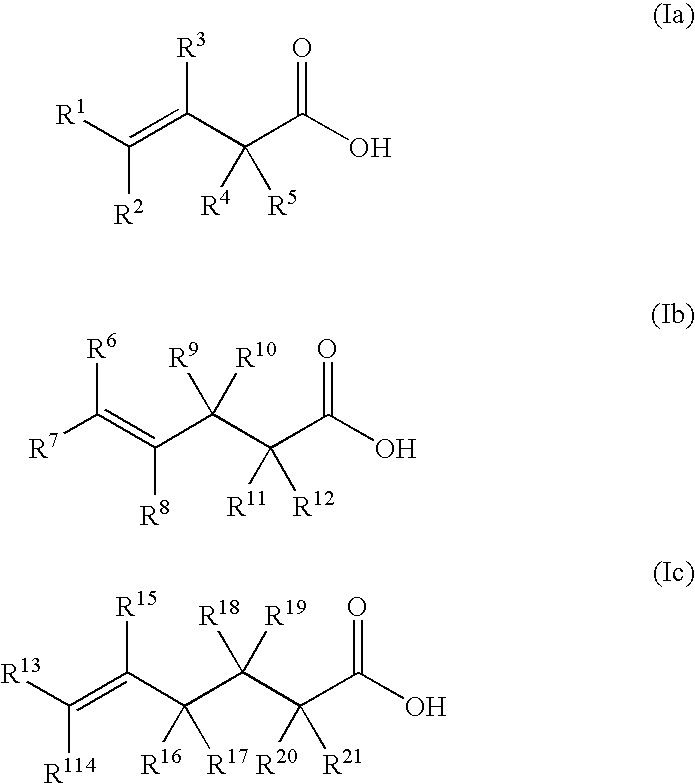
OC(C(C(=C([R1])[R2])[R3])([R4])[R5])=O.OC(C(C(C(=C([R7])[R6])[R8])([R10])[R9])([R11])[R12])=O.OC(C(C(C(C(=C([R114])[R13])[R15])([R16])[R17])([R19])[R18])([R20])[R21])=O
